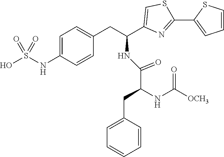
C1=C(NS(O)(=O)=O)C=CC(CC(C2=CSC(C3=CC=CS3)=N2)NC(C(NC([OCH3])=O)CC2=CC=CC=C2)=O)=C1
